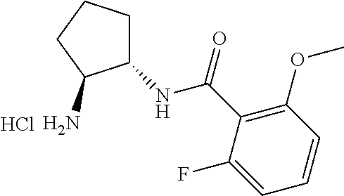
C1(NC(C2=C(OC)C=CC=C2F)=O)CCCC1N.Cl
